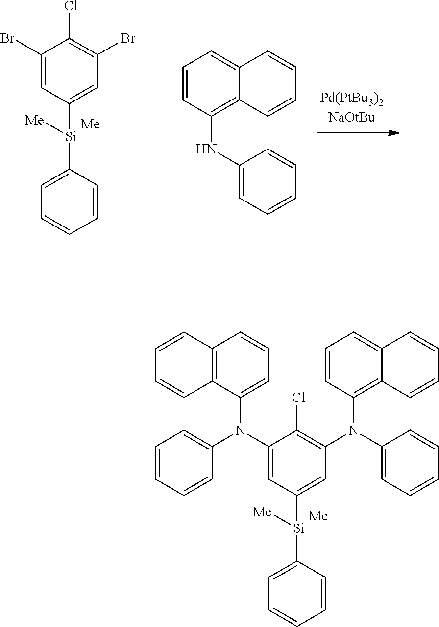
C1(N(C2=CC=CC=C2)C2=CC=CC3=C2C=CC=C3)=CC([Si](C2=CC=CC=C2)[Me])=CC(N(C2=CC=CC=C2)C2=C3C(=CC=C2)C=CC=C3)=C1Cl.[Me].C1(Br)=CC([Si](C2=CC=CC=C2)[Me])=CC(Br)=C1Cl.[Me].C1=CC(NC2=CC=CC=C2)=C2C(=C1)C=CC=C2
